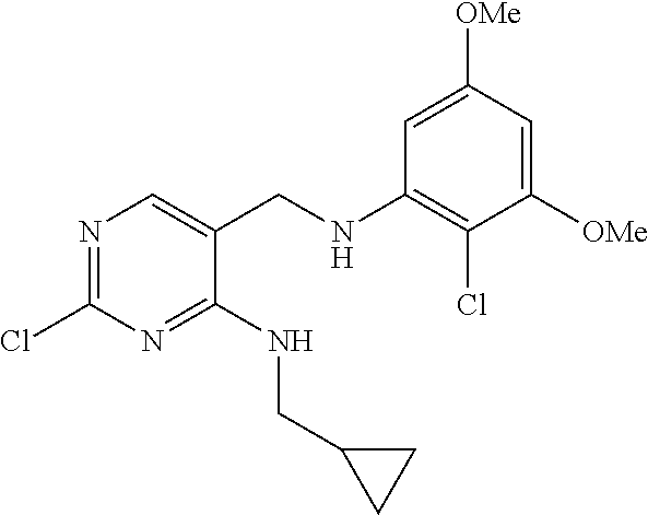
C1=C([OMe])C=C([OMe])C(Cl)=C1NCC1=CN=C(Cl)N=C1NCC1CC1
